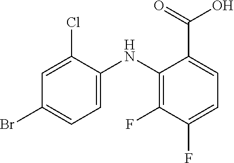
C1=C(Cl)C(NC2=C(F)C(F)=CC=C2C(=O)O)=CC=C1Br
